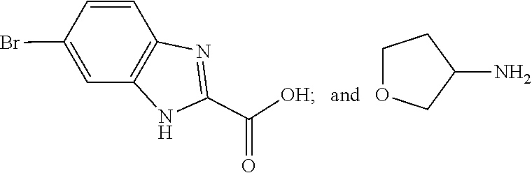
C1(N)COCC1.C1(Br)=CC2=C(C=C1)N=C(C([OH])=O)N2
